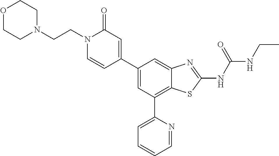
O1CCN(CCN2C=CC(C3=CC(C4=CC=CC=N4)=C4C(=C3)N=C(NC(NCC)=O)S4)=CC2=O)CC1
